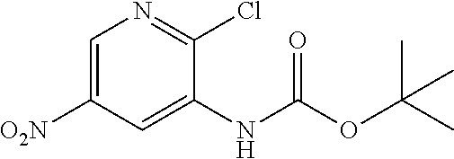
C1=C([O2N])C=C(NC(OC(C)(C)C)=O)C(Cl)=N1
